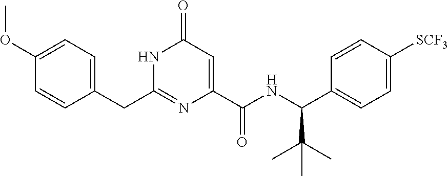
C(C1=CC=C(OC)C=C1)C1=NC(C(NC(C2=CC=C([SCF3])C=C2)C(C)(C)C)=O)=CC(=O)N1
